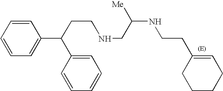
C(CCNCC(NCCC1=CCCCC1)[Me])(C1=CC=CC=C1)C1=CC=CC=C1
